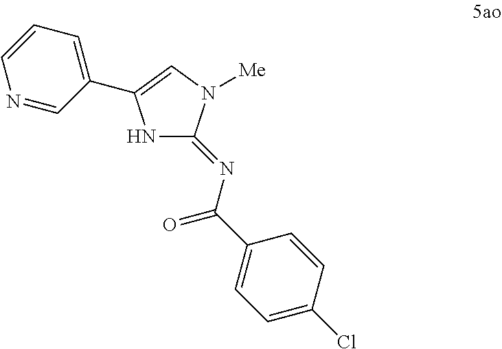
N1C(=NC(=O)C2=CC=C(Cl)C=C2)N([Me])C=C1C1=CC=CN=C1
